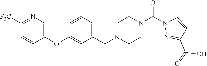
C1([F3C])=NC=C(OC2=CC(CN3CCN(C(N4N=C(C(=O)O)C=C4)=O)CC3)=CC=C2)C=C1
